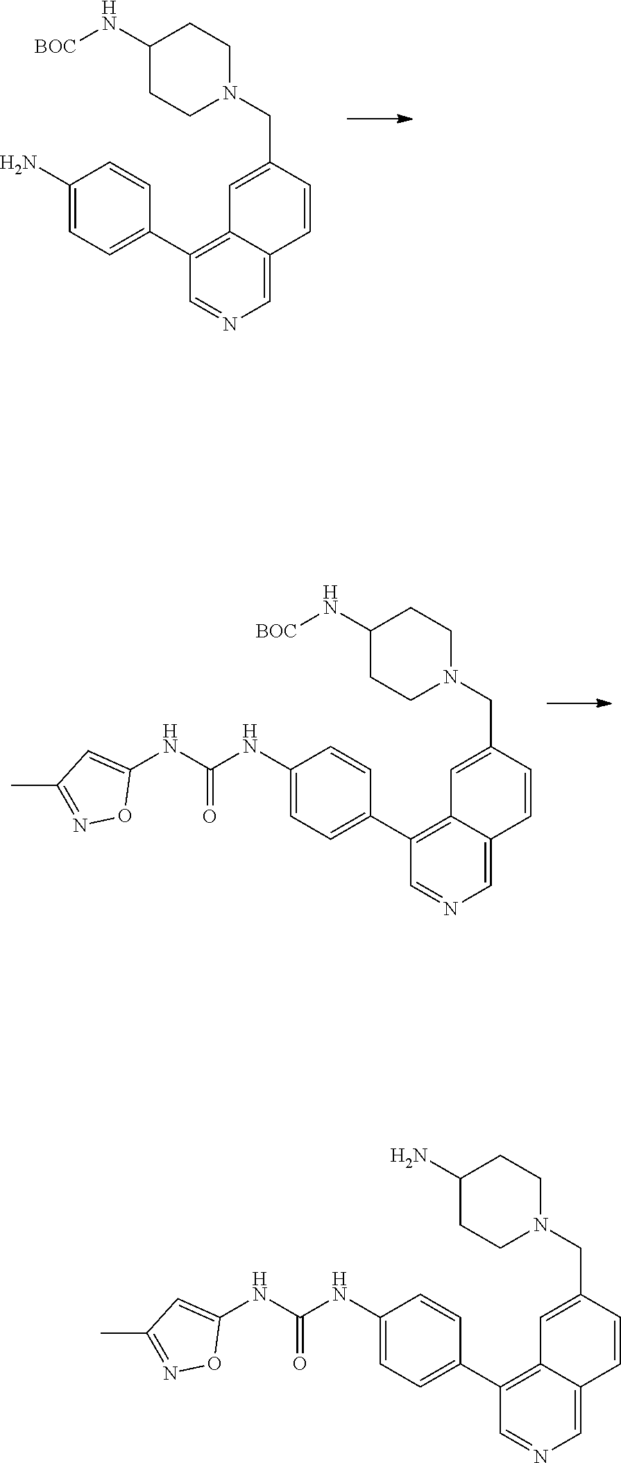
C1(CN2CCC(N[BOC])CC2)=CC2=C(C3=CC=C(N)C=C3)C=NC=C2C=C1.C1(CN2CCC(N[BOC])CC2)=CC2=C(C3=CC=C(NC(NC4=CC(C)=NO4)=O)C=C3)C=NC=C2C=C1.C1(CN2CCC(N)CC2)=CC2=C(C3=CC=C(NC(NC4=CC(C)=NO4)=O)C=C3)C=NC=C2C=C1
